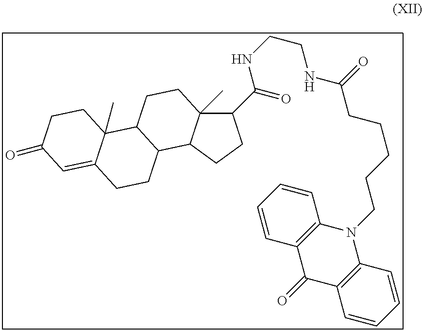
C1(C(=O)NCCNC(CCCCCN2C3=C(C=CC=C3)C(=O)C3=C2C=CC=C3)=O)C2(C)C(CC1)C1C(CC2)C2(C)C(=CC(=O)CC2)CC1
